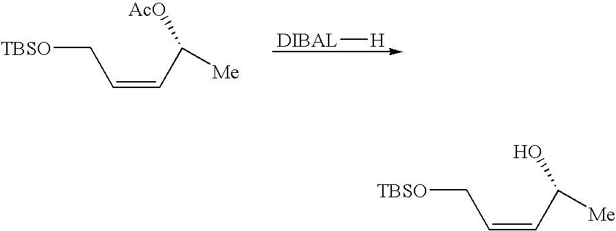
[DIBAL][H].[TBSO]CC=CC([Me])[AcO].[TBSO]CC=CC([Me])O
